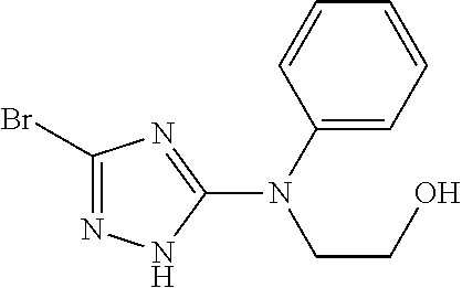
C1(Br)=NNC(N(C2=CC=CC=C2)CCO)=N1
